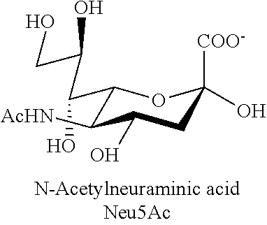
C1(C(C(CO)O)O)C([AcHN])C(O)CC([COO-])(O)O1
